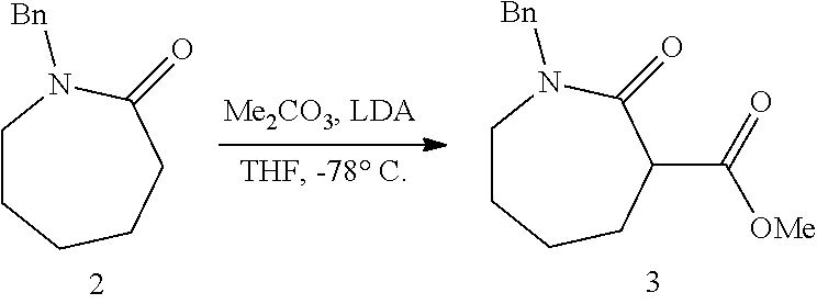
C1CCCCC(=O)N1[Bn].C1CCCC(C(=O)[OMe])C(=O)N1[Bn]
